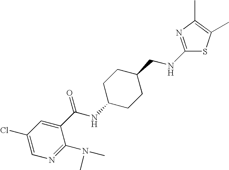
C1(Cl)=CN=C(N(C)C)C(C(NC2CCC(CNC3=NC(C)=C(C)S3)CC2)=O)=C1
